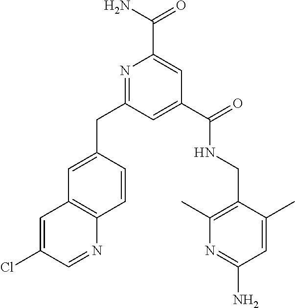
C1(C(=O)N)=CC(C(NCC2=C(C)N=C(N)C=C2C)=O)=CC(CC2=CC3=C(C=C2)N=CC(Cl)=C3)=N1
